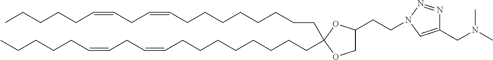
C(CCCCC=CCC=CCCCCC)CCCC1(CCCCCCCCC=CCC=CCCCCC)OC(CCN2N=NC(CN(C)C)=C2)CO1
